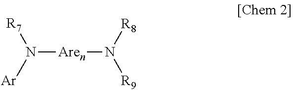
N([Aren]N([R8])[R9])([R7])[Ar]
